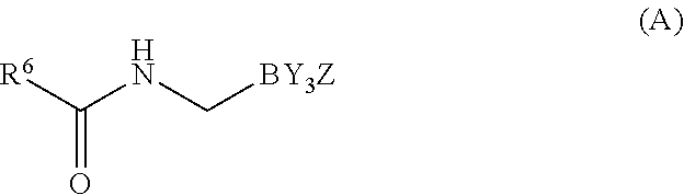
[R6]C(NC[BY3Z])=O
